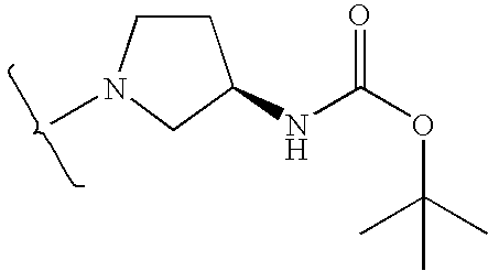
CN1CCC(NC(OC(C)(C)C)=O)C1
